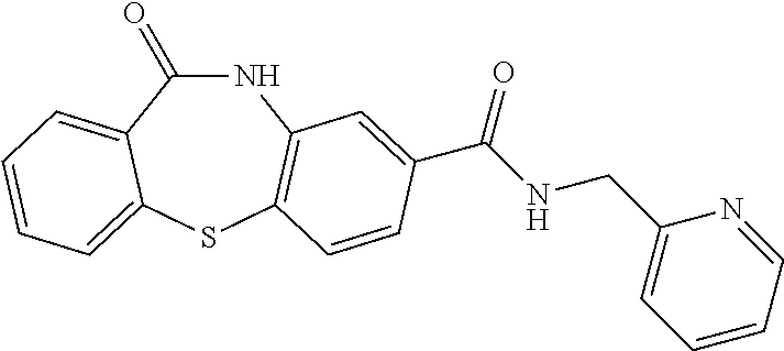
N1C(=O)C2=CC=CC=C2SC2=C1C=C(C(NCC1=CC=CC=N1)=O)C=C2
